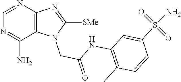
C1=NC2=C(C(N)=N1)N(CC(=O)NC1=C(C)C=CC(S(=O)(=O)N)=C1)C([SMe])=N2
